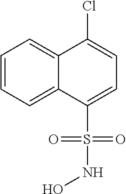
C1=CC=C2C(=C1)C(Cl)=CC=C2S(=O)(=O)NO
